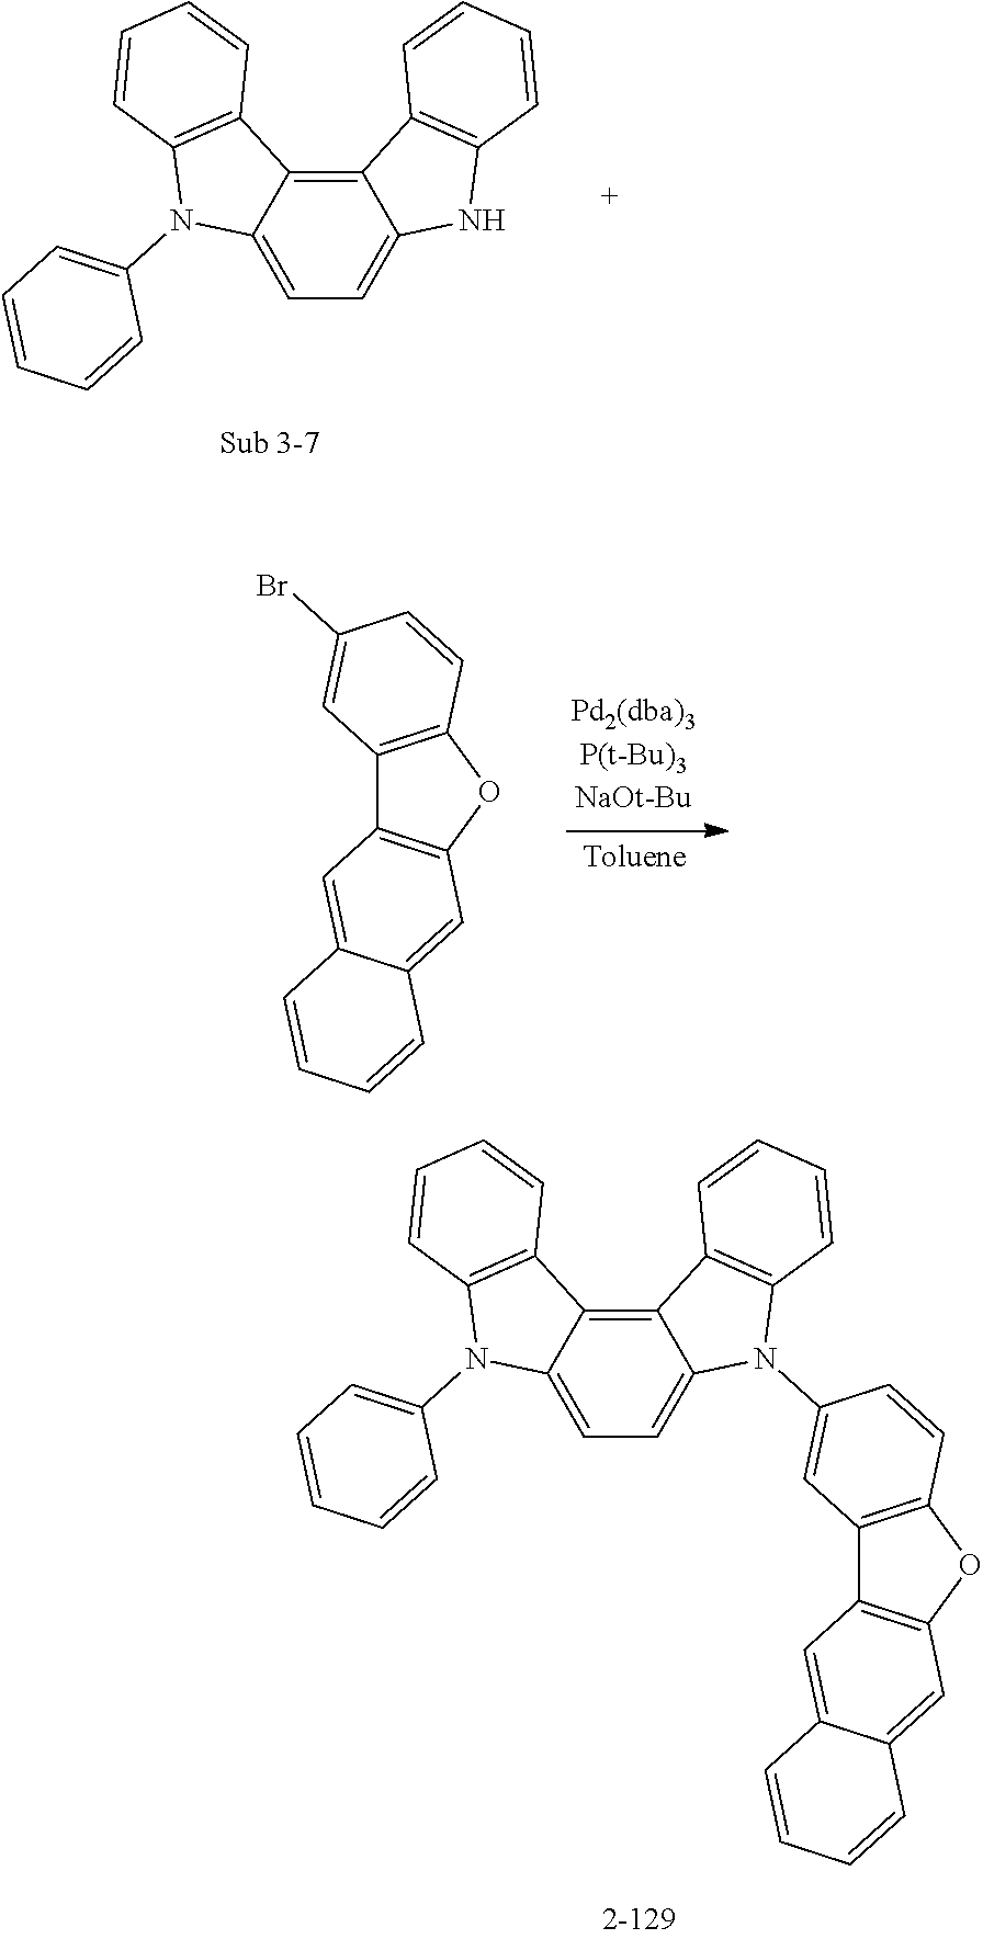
C12=C3C(=CC=C1NC1=C2C=CC=C1)N(C1=CC=CC=C1)C1=C3C=CC=C1.C12=C(OC3=C1C=C1C(=C3)C=CC=C1)C=CC(Br)=C2.C12=C3C(=CC=C1N(C1=CC4=C(C=C1)OC1=C4C=C4C(=C1)C=CC=C4)C1=C2C=CC=C1)N(C1=CC=CC=C1)C1=C3C=CC=C1
